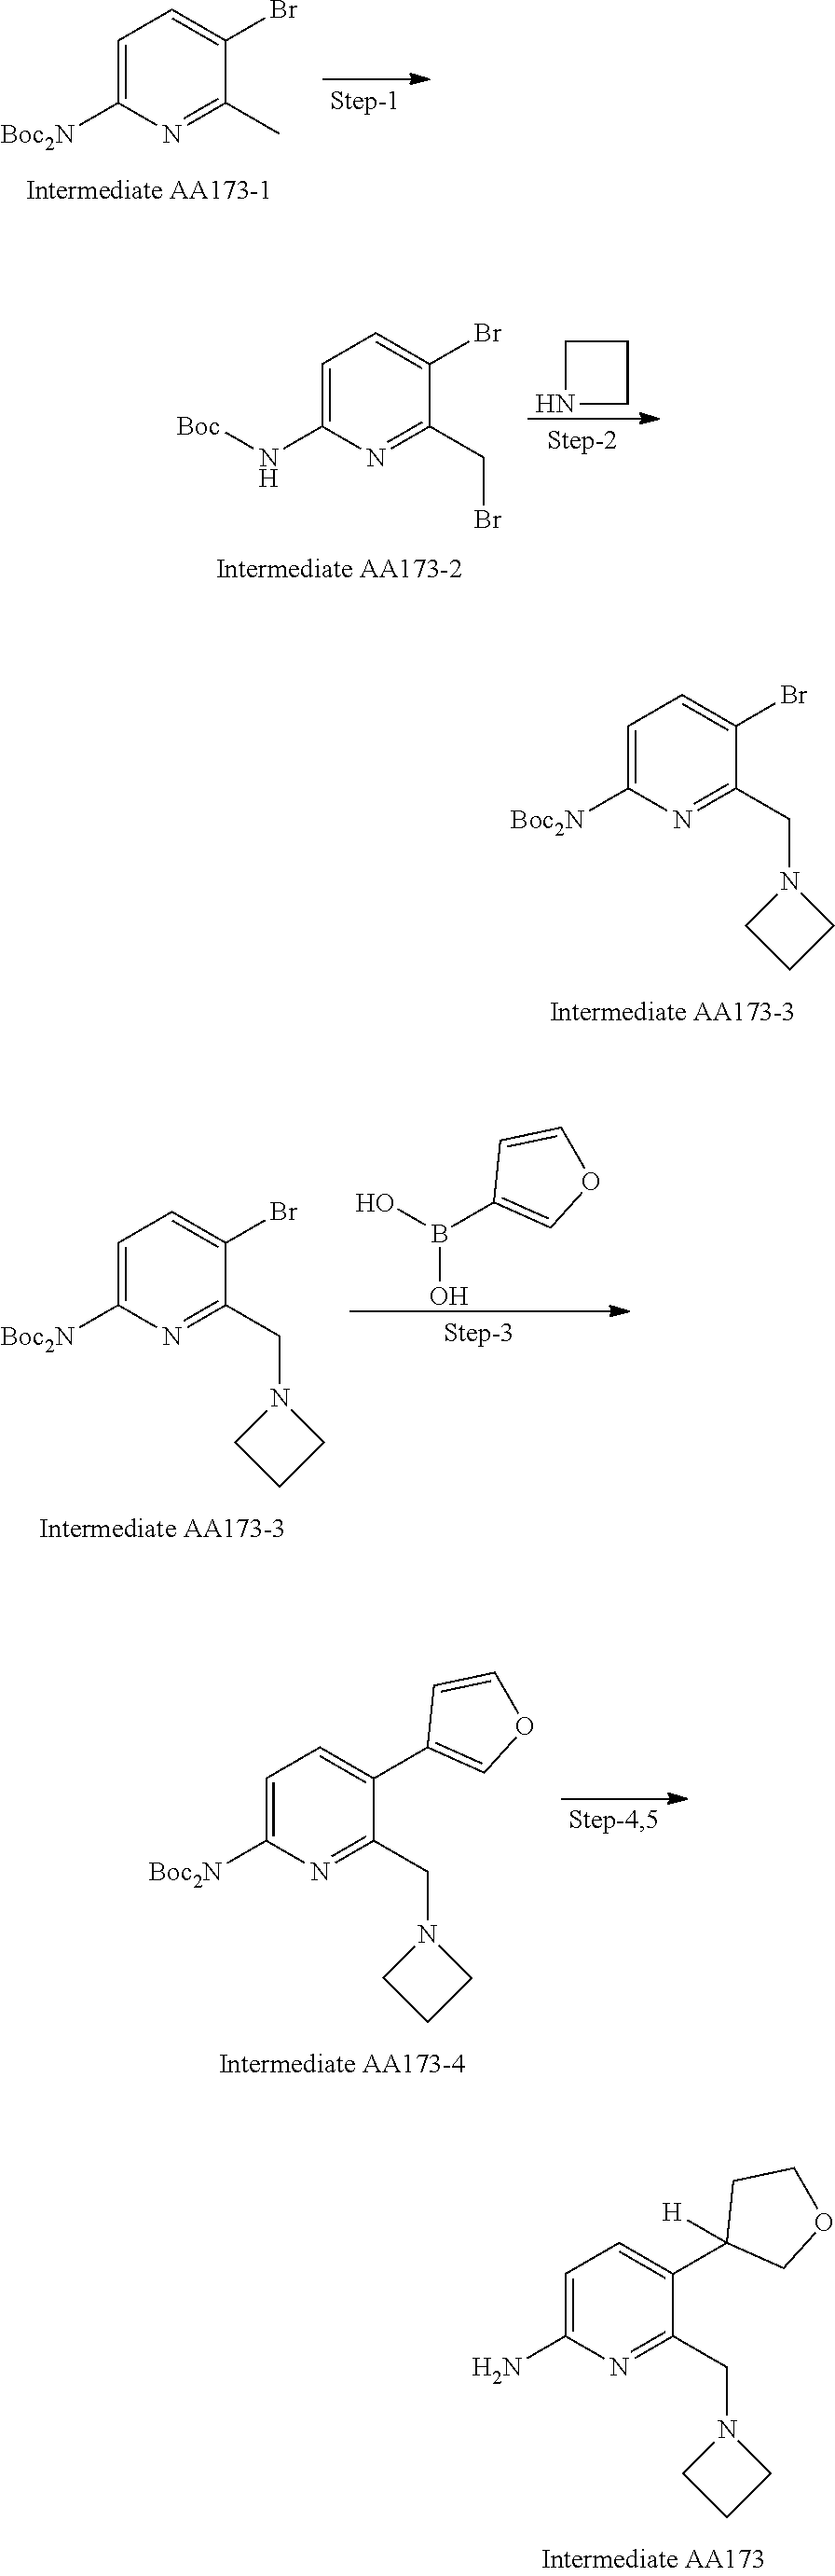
C1=C([Boc2N])N=C(CN2CCC2)C(Br)=C1.C1=C(N)N=C(CN2CCC2)C(C2([H])COCC2)=C1.C1=C([Boc2N])N=C(C)C(Br)=C1.C1=C(N[Boc])N=C(CBr)C(Br)=C1.N1CCC1.C1=C([Boc2N])N=C(CN2CCC2)C(Br)=C1.B(O)(O)C1=COC=C1.C1=C([Boc2N])N=C(CN2CCC2)C(C2=COC=C2)=C1
